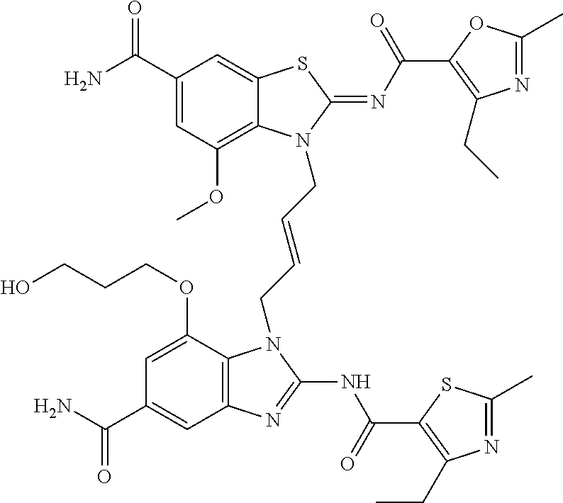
C1(C(N)=O)=CC(OC)=C2C(=C1)SC(=NC(=O)C1=C(CC)N=C(C)O1)N2CC=CCN1C2=C(C=C(C(N)=O)C=C2OCCCO)N=C1NC(=O)C1=C(CC)N=C(C)S1
